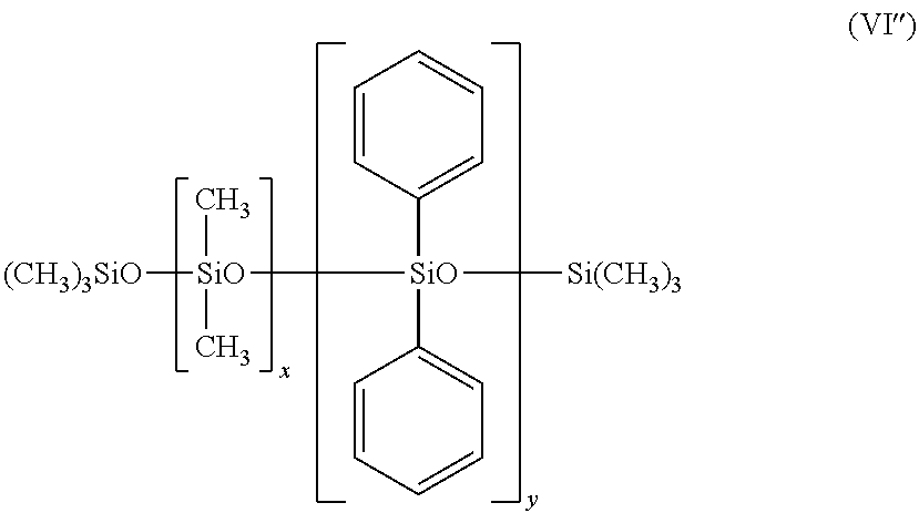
[(CH3)3SiO][SiO](C)(C)[SiO]([Si(CH3)3])(C1=CC=CC=C1)C1=CC=CC=C1
